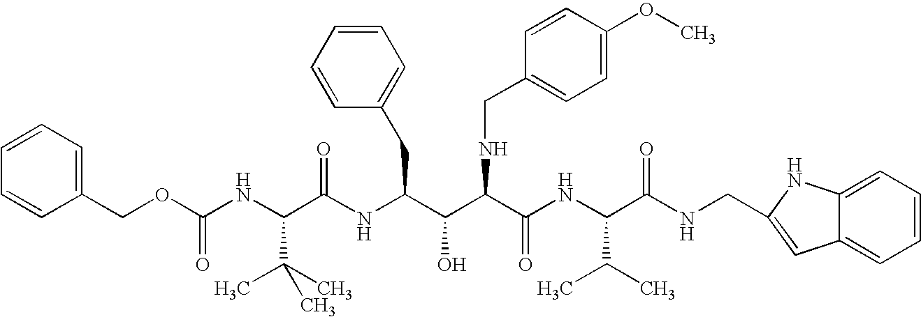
C1(COC(NC(C(NC(C(C(C(NC(C(NCC2=CC3=CC=CC=C3N2)=O)C(C)C)=O)NCC2=CC=C(OC)C=C2)O)CC2=CC=CC=C2)=O)C(C)(C)C)=O)=CC=CC=C1
